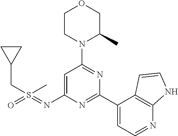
O1CCN(C2=NC(C3=CC=NC4=C3C=CN4)=NC(N=S(=O)(CC3CC3)C)=C2)C(C)C1
